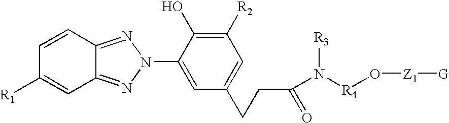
C12=NN(C3=CC(CCC(=O)N([R4]O[Z1][G])[R3])=CC([R2])=C3O)N=C1C=C([R1])C=C2
